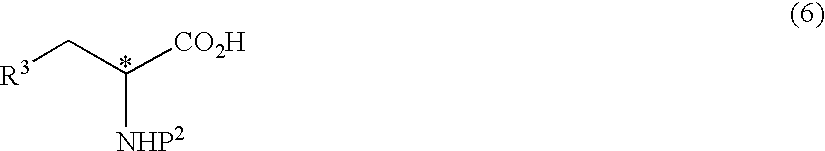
[R3]CC([NHP2])[CO2H]
